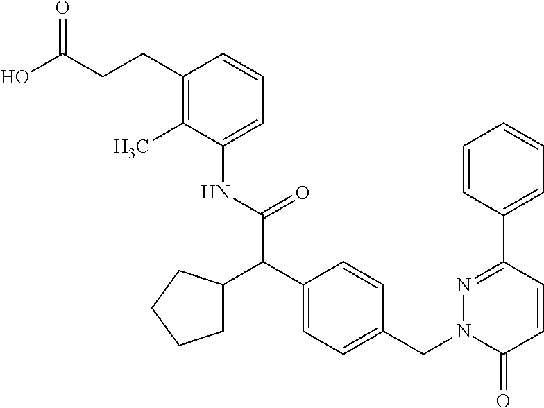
C1(NC(C(C2=CC=C(CN3C(=O)C=CC(C4=CC=CC=C4)=N3)C=C2)C2CCCC2)=O)=CC=CC(CCC(O)=O)=C1C
